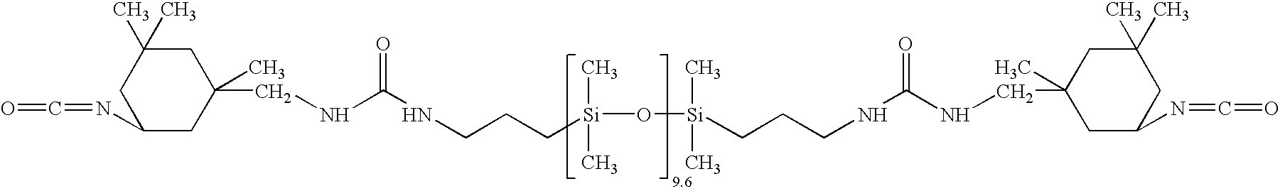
C(CC[Si](O[Si](CCCNC(=O)NCC1(C)CC(N=C=O)CC(C)(C)C1)(C)C)(C)C)NC(=O)NCC1(C)CC(C)(C)CC(N=C=O)C1
